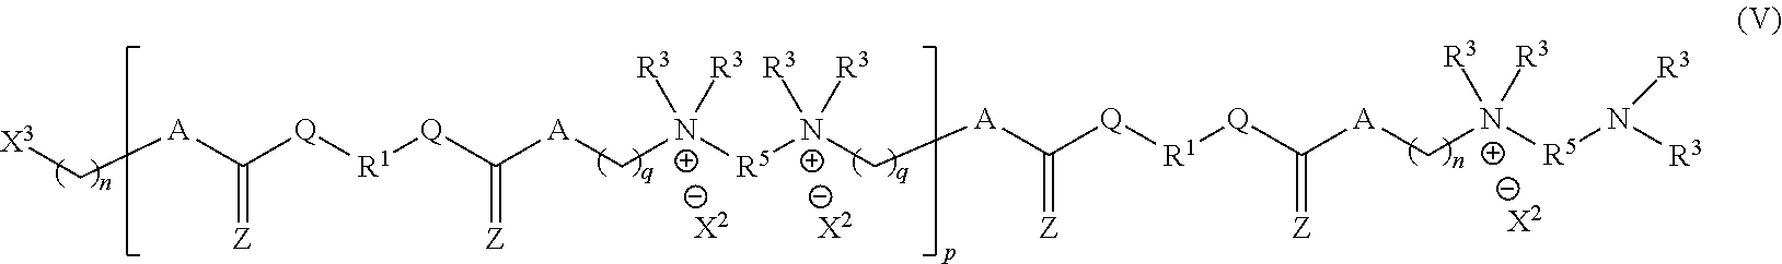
[X3]C[A]C([Q][R1][Q]C([A]C[N+]([R5][N+](C[A]C([Q][R1][Q]C([A]C[N+]([R5]N([R3])[R3])([R3])[R3])=[Z])=[Z])([R3])[R3])([R3])[R3])=[Z])=[Z].[X2].[X2].[X2]
